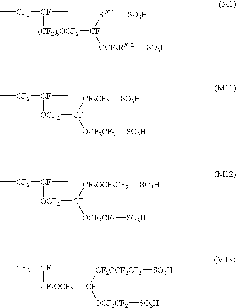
C[CF2][CF]([(CF2)sOCF2][CF]([RF11][SO3H])[OCF2RF12][SO3H])C.C[CF2][CF]([OCF2][CF]([CF2CF2][SO3H])[OCF2CF2][SO3H])C.C[CF2][CF]([OCF2][CF]([CF2OCF2CF2][SO3H])[OCF2CF2][SO3H])C.C[CF2][CF]([CF2OCF2][CF]([CF2OCF2CF2][SO3H])[OCF2CF2][SO3H])C
